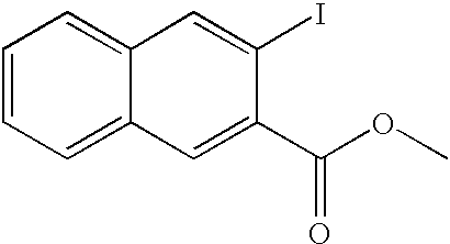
C1=CC=C2C(=C1)C=C(I)C(C(OC)=O)=C2
